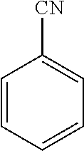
C1=CC=CC=C1[CN]
